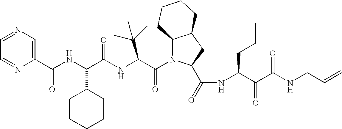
C1(C(NC(C(NC(C(N2C3C(CC2C(=O)NC(C(C(=O)NCC=C)=O)CCC)CCCC3)=O)C(C)(C)C)=O)C2CCCCC2)=O)=CN=CC=N1
